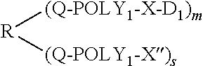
[R]([(Q-POLY1-X-D1)m])[(Q-POLY1-X)s]
